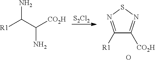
[R1]C(C(N)[CO2H])N.[S2Cl2].C1([R1])=NSN=C1[CO2H].O
